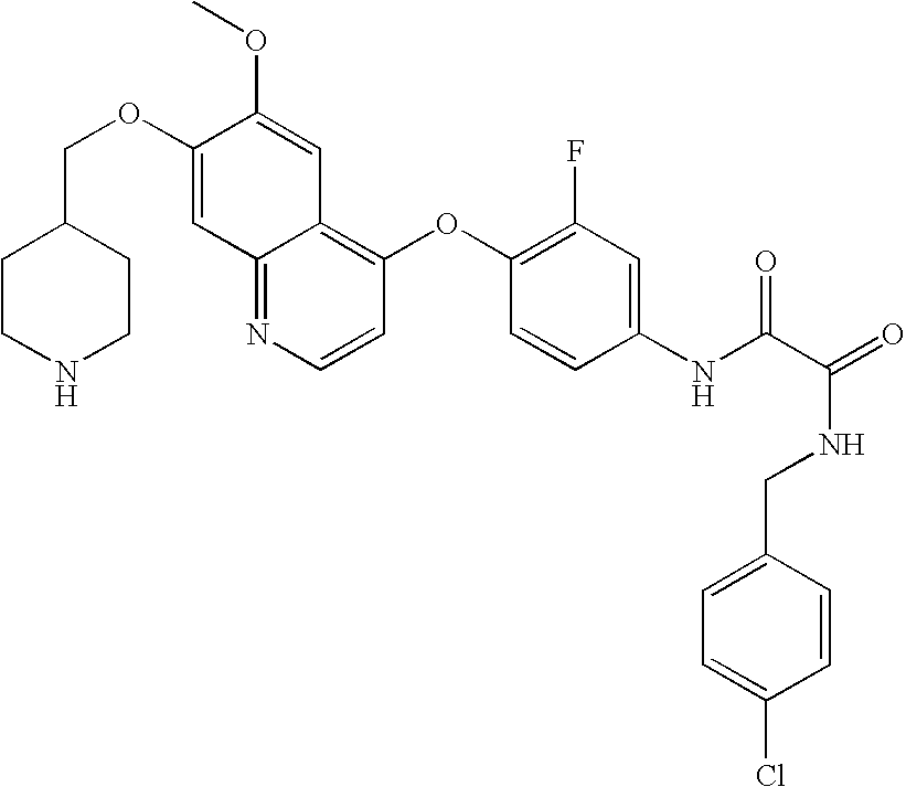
C12=NC=CC(OC3=C(F)C=C(NC(C(NCC4=CC=C(Cl)C=C4)=O)=O)C=C3)=C1C=C(OC)C(OCC1CCNCC1)=C2
